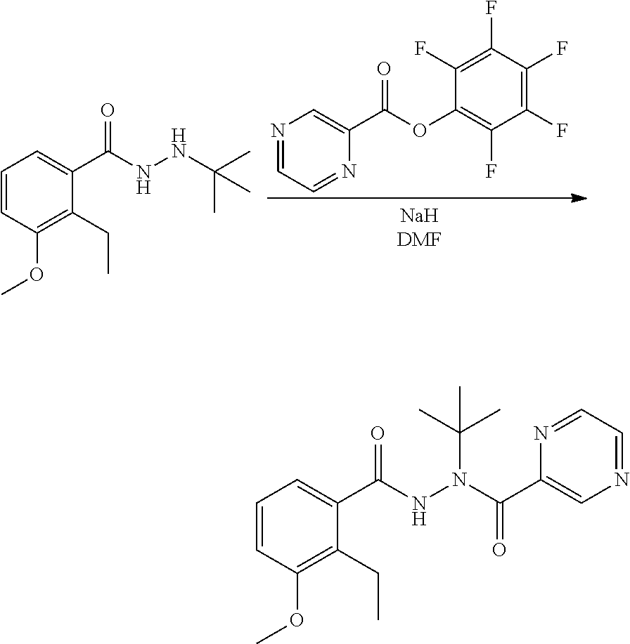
C1=CC(OC)=C(CC)C(C(NN(C(C2=CN=CC=N2)=O)C(C)(C)C)=O)=C1.C1=CC(OC)=C(CC)C(C(NNC(C)(C)C)=O)=C1.N1=CC=NC(C(=O)OC2=C(F)C(F)=C(F)C(F)=C2F)=C1
